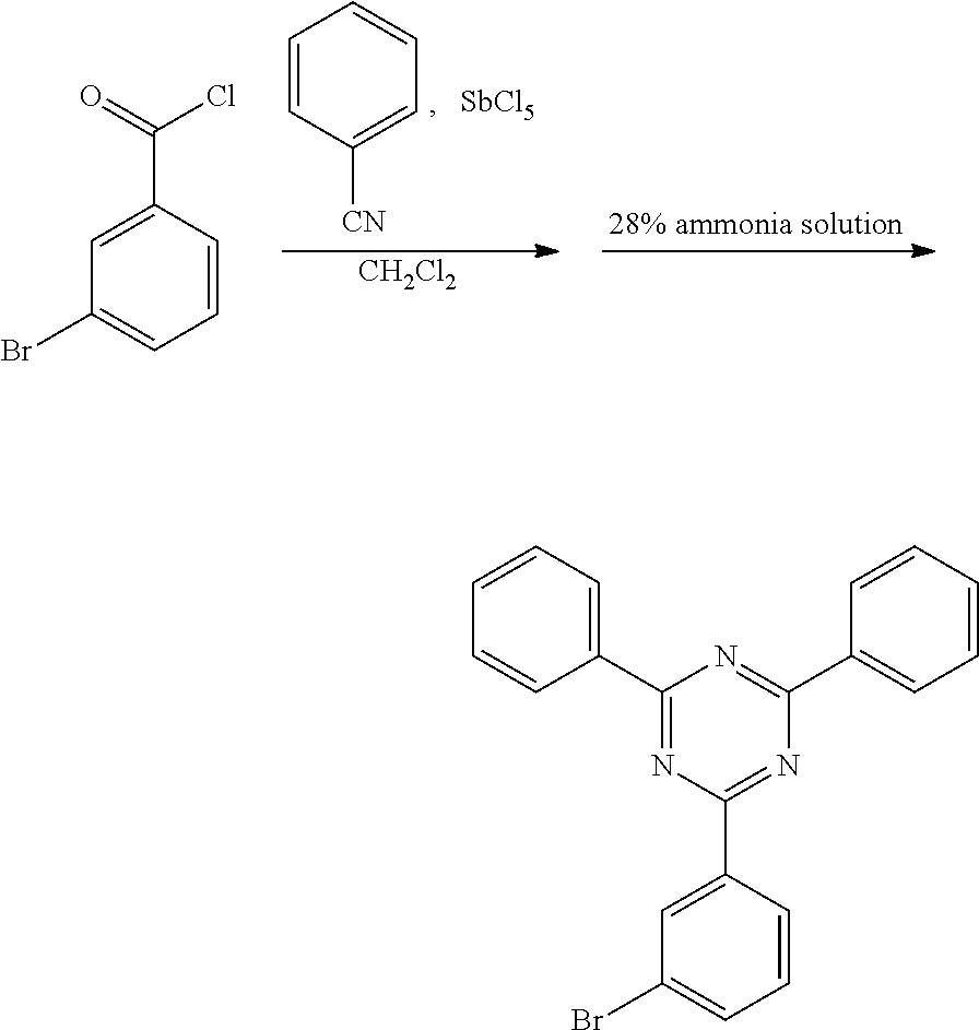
C1=CC([CN])=CC=C1.[CH2Cl2].C1=C(C(=O)Cl)C=CC=C1Br.[SbCl5].C1=CC=C(C2=NC(C3=CC(Br)=CC=C3)=NC(C3=CC=CC=C3)=N2)C=C1
